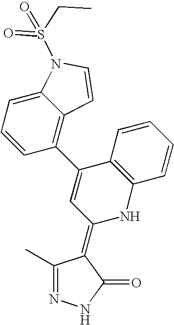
N1=C(C)C(=C2NC3=C(C(C4=C5C(=CC=C4)N(S(CC)(=O)=O)C=C5)=C2)C=CC=C3)C(=O)N1
